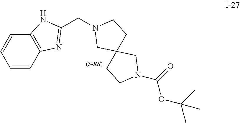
C1(CN2CC3(CC2)CCN(C(OC(C)(C)C)=O)C3)=NC2=C(N1)C=CC=C2
